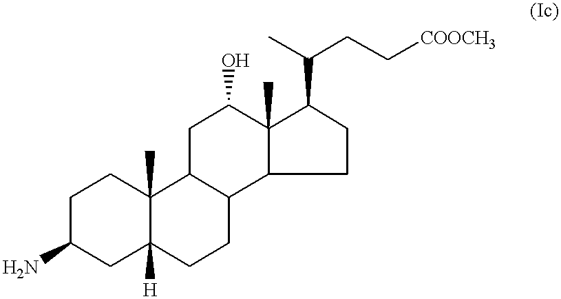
C1C(N)CC2([H])C(C)(C1)C1C(CC2)C2C(C)(C(O)C1)C(C(CC[COOCH3])C)CC2
